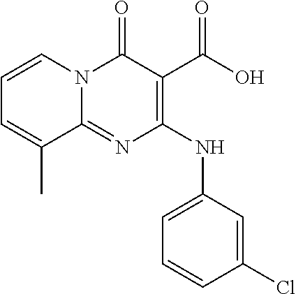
N(C1=C(C(O)=O)C(=O)N2C(=N1)C(C)=CC=C2)C1=CC=CC(Cl)=C1
